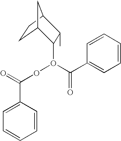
C1C2C(O(C(C3=CC=CC=C3)=O)OC(C3=CC=CC=C3)=O)C(C)C(C1)C2
